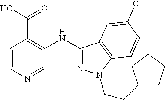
C1=CN=CC(NC2=NN(CCC3CCCC3)C3=C2C=C(Cl)C=C3)=C1C(O)=O
